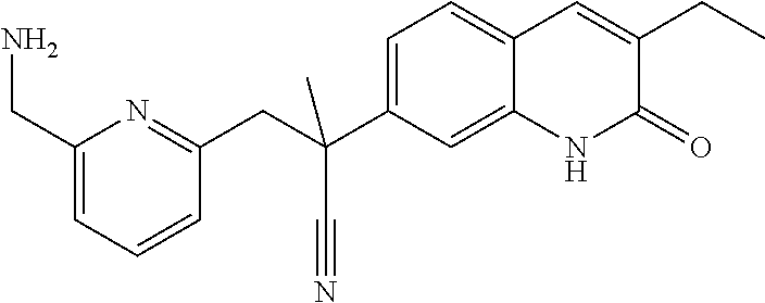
C1(CN)=CC=CC(CC(C2=CC=C3C(=C2)NC(=O)C(CC)=C3)(C#N)C)=N1
